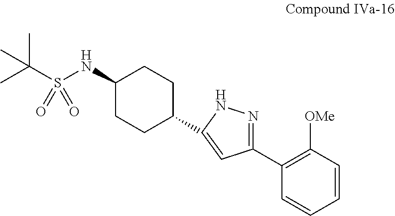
CC(S(NC1CCC(C2=CC(C3=C([OMe])C=CC=C3)=NN2)CC1)(=O)=O)(C)C
